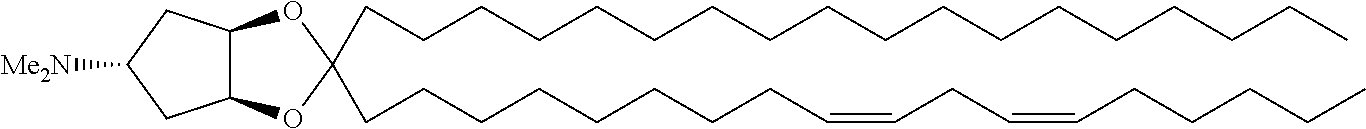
C12C(CC([Me2N])C1)OC(CCCCCCCCCCCCCCCCCC)(CCCCCCCCC=CCC=CCCCCC)O2
